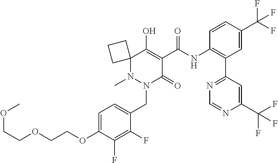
C1=C(OCCOCCOC)C(F)=C(F)C(CN2C(=O)C(C(NC3=C(C4=NC=NC(C(F)(F)F)=C4)C=C(C(F)(F)F)C=C3)=O)=C(O)C3(CCC3)N2C)=C1
